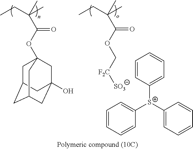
O(C(=O)C(C)(CC)C)C12CC3CC(CC(O)(C1)C3)C2.O(C(=O)C(C)(CC)C)C[F2C][SO3].C1([S+](C2=CC=CC=C2)C2=CC=CC=C2)=CC=CC=C1
